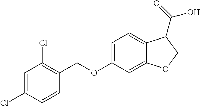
C1=C(Cl)C=CC(COC2=CC=C3C(=C2)OCC3C(O)=O)=C1Cl
